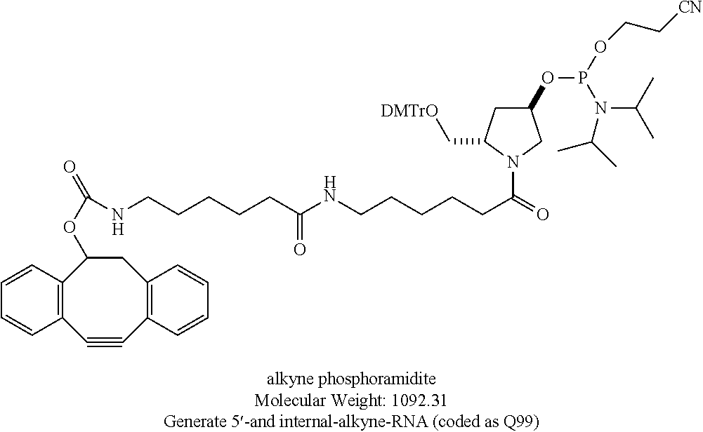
C12=C(C=CC=C1)C(OC(=O)NCCCCCC(NCCCCCC(=O)N1CC(OP(OCC[CN])N(C(C)C)C(C)C)CC1C[DMTrO])=O)CC1=C(C#C2)C=CC=C1
